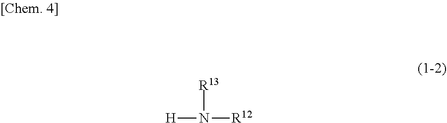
[H]N([R12])[R13]
